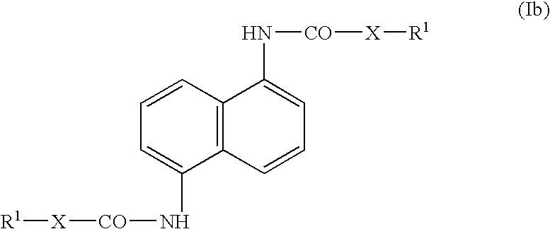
C1=CC2=C(C(N[CO][X][R1])=C1)C=CC=C2N[CO][X][R1]
